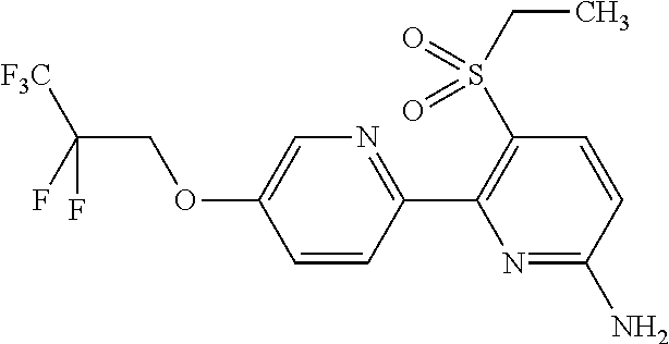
C1=CC(C2=C(S(CC)(=O)=O)C=CC(N)=N2)=NC=C1OCC(F)([F3C])F
